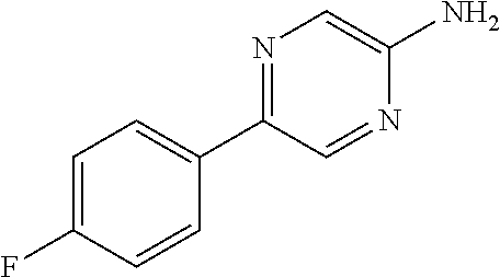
N1=C(C2=CC=C(F)C=C2)C=NC(N)=C1
